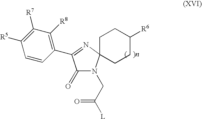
C1(=O)N(CC([L])=O)C2(N=C1C1=C([R8])C([R7])=C([R5])C=C1)CCC([R6])CC2
